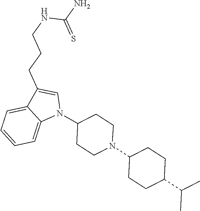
N1(C2CCN(C3CCC(C(C)C)CC3)CC2)C=C(CCCNC(N)=S)C2=CC=CC=C12
